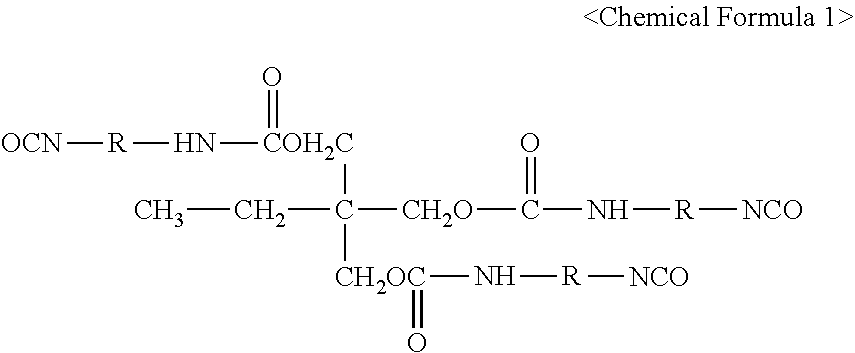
[OCN][R]N[COH2C](=O)C(CC)([CH2O]C(=O)N[R][NCO])[CH2OC](=O)N[R][NCO]
